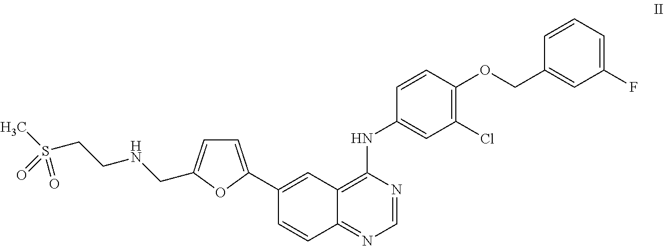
C1=NC(NC2=CC(Cl)=C(OCC3=CC(F)=CC=C3)C=C2)=C2C(=N1)C=CC(C1=CC=C(CNCCS(C)(=O)=O)O1)=C2
